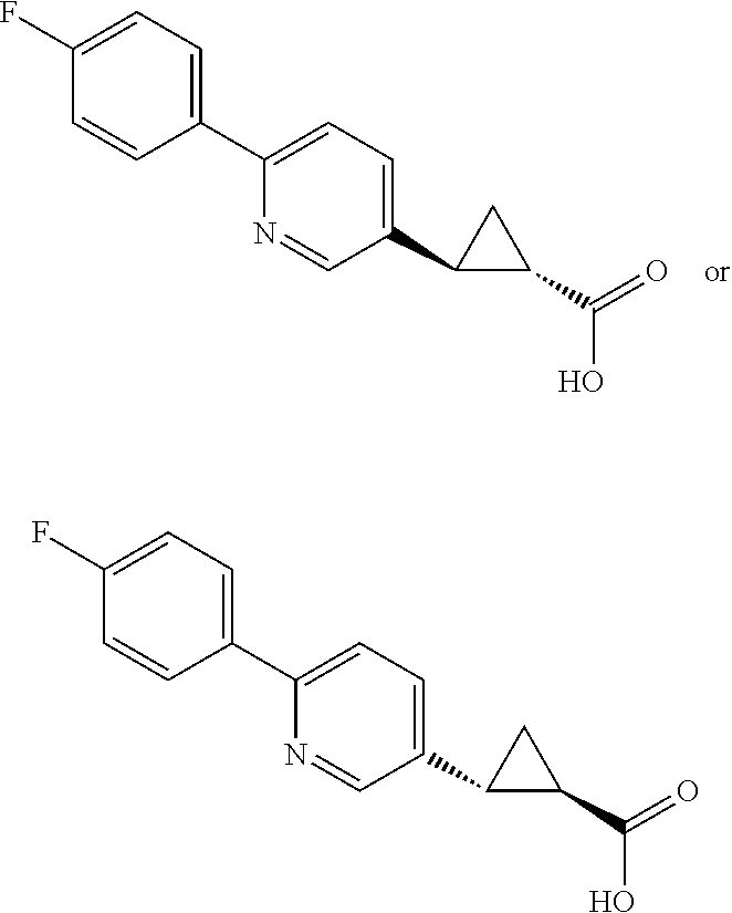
C1(C(=O)O)CC1C1=CC=C(C2=CC=C(F)C=C2)N=C1.C1(C(=O)O)CC1C1=CC=C(C2=CC=C(F)C=C2)N=C1
